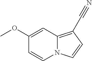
N12C(=C(C#N)C=C1)C=C(OC)C=C2
